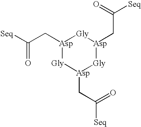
[Asp]1(CC([Seq])=O)[Gly][Asp](CC(=O)[Seq])[Gly][Asp](CC(=O)[Seq])[Gly]1
